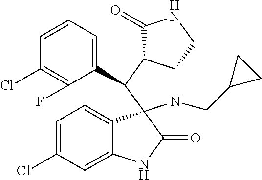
C1(C2C3C(N(CC4CC4)C24C2=CC=C(Cl)C=C2NC4=O)CNC3=O)=CC=CC(Cl)=C1F
